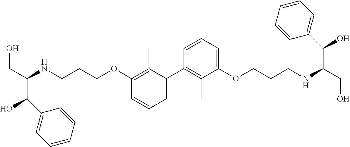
C1=C(C2=C(C)C(OCCCNC(CO)C(O)C3=CC=CC=C3)=CC=C2)C(C)=C(OCCCNC(C(O)C2=CC=CC=C2)CO)C=C1
